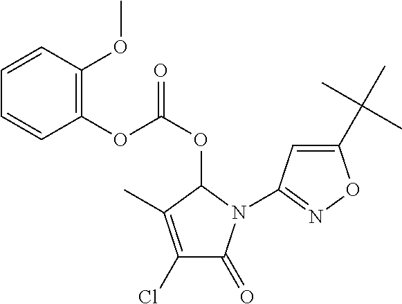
C1=CC(OC)=C(OC(OC2C(C)=C(Cl)C(=O)N2C2=NOC(C(C)(C)C)=C2)=O)C=C1
